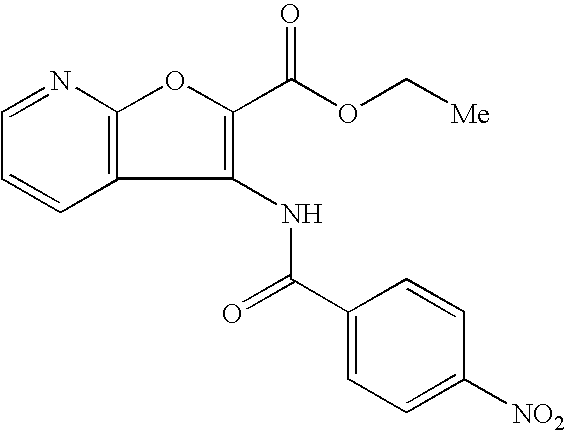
C1=CC=NC2=C1C(NC(C1=CC=C([NO2])C=C1)=O)=C(C(OC[Me])=O)O2
